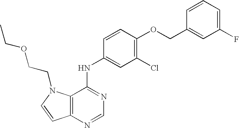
C1(F)=CC=CC(COC2=C(Cl)C=C(NC3=NC=NC4=C3N(CCOCC)C=C4)C=C2)=C1
